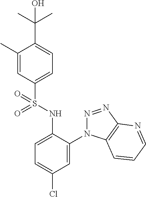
C1(C)=CC(S(NC2=CC=C(Cl)C=C2N2N=NC3=C2C=CC=N3)(=O)=O)=CC=C1C(C)(C)O
